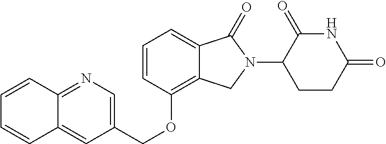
C(OC1=C2C(=CC=C1)C(=O)N(C1C(=O)NC(=O)CC1)C2)C1=CN=C2C(=C1)C=CC=C2
